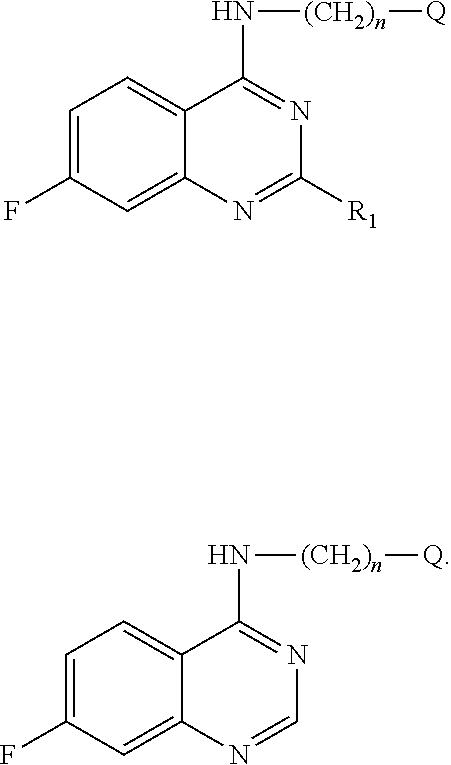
C1=C(F)C=C2C(=C1)C(N[(CH2)n][Q])=NC([R1])=N2.C1=C(F)C=C2C(=C1)C(N[(CH2)n][Q])=NC=N2
